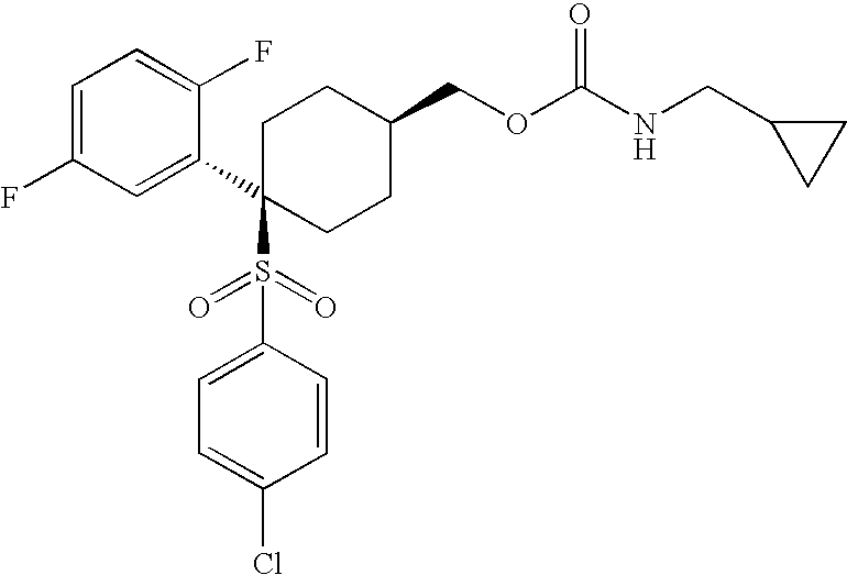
C1=C(F)C=C(C2(S(C3=CC=C(Cl)C=C3)(=O)=O)CCC(COC(NCC3CC3)=O)CC2)C(F)=C1
